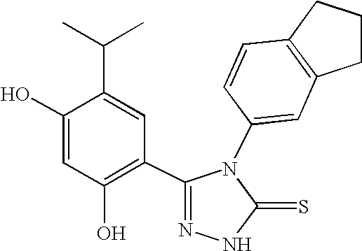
C1(O)=CC(O)=C(C2=NNC(=S)N2C2=CC3=C(C=C2)CCC3)C=C1C(C)C
